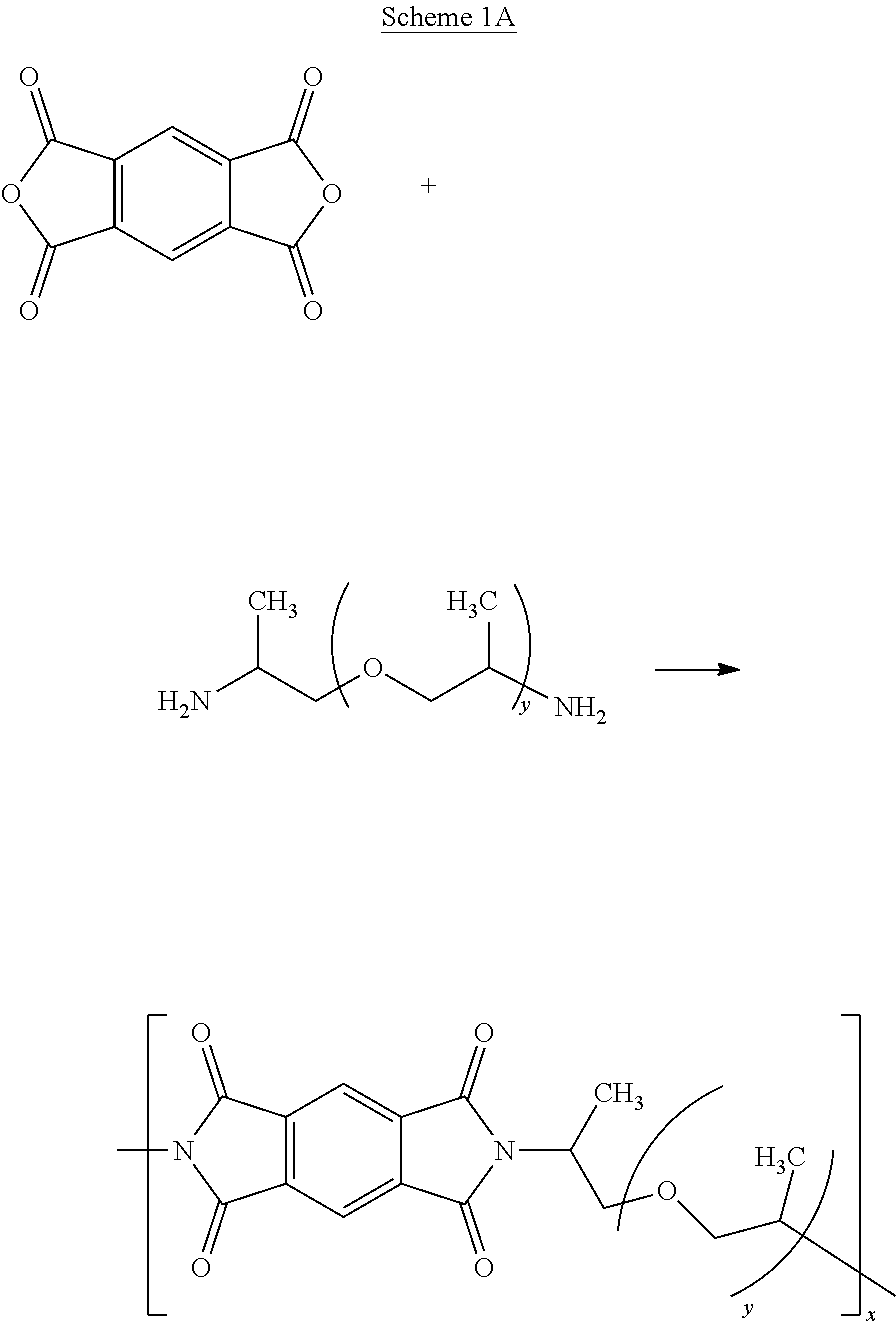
C12=C(C=C3C(=C1)C(=O)OC3=O)C(=O)OC2=O.NC(COCC(N)C)C.C12=C(C=C3C(=C1)C(=O)N(C(COCC(C)C)C)C3=O)C(=O)N(C)C2=O
